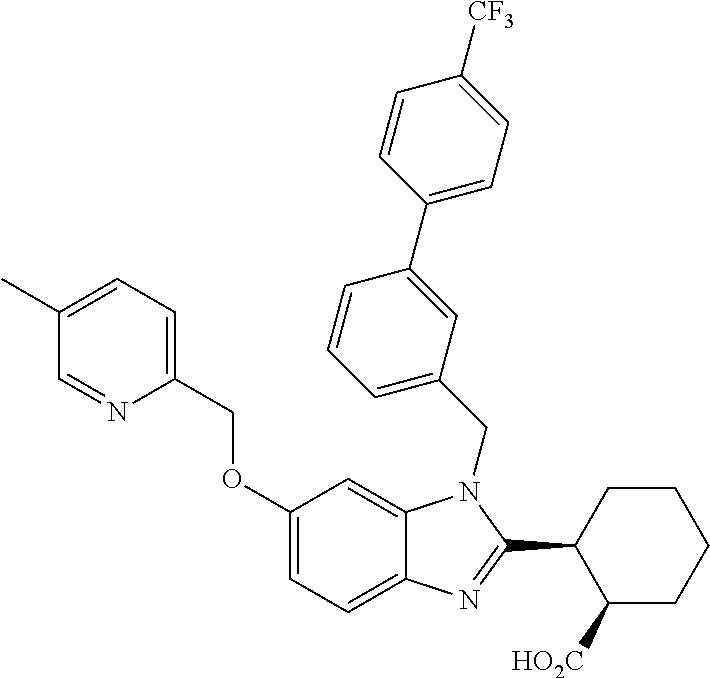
C1(COC2=CC=C3C(=C2)N(CC2=CC=CC(C4=CC=C([CF3])C=C4)=C2)C(C2C([HO2C])CCCC2)=N3)=CC=C(C)C=N1
